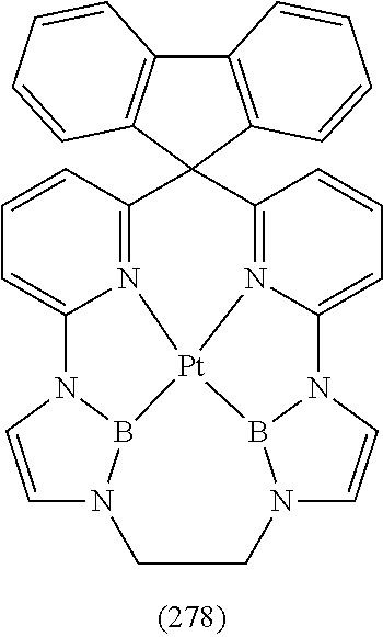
C1=CC2=N3C(=C1)N1C=CN4B1[Pt]31N3=C(C25C2=C(C6=C5C=CC=C6)C=CC=C2)C=CC=C3N2B1N(C=C2)CC4
